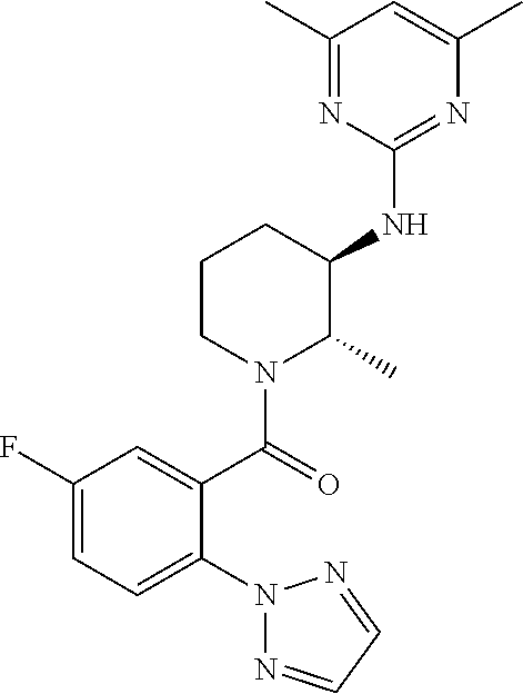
C1CN(C(C2=CC(F)=CC=C2N2N=CC=N2)=O)C(C)C(NC2=NC(C)=CC(C)=N2)C1
